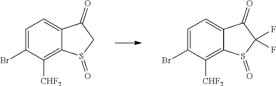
C1=C(Br)C([CHF2])=C2C(=C1)C(=O)C(F)(F)S2=O.C1=C(Br)C([CHF2])=C2C(=C1)C(=O)CS2=O
